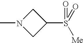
N1(C)CC(S(=O)([Me])=O)C1
